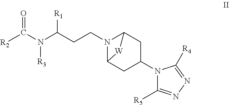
N1(C2CC3N(CCC(N(C([R2])=O)[R3])[R1])C(C2)[W]3)C([R5])=NN=C1[R4]
